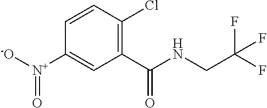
C1([N+]([-O])=O)=CC(C(NCC(F)(F)F)=O)=C(Cl)C=C1
